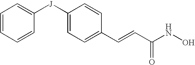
C1=C([J]C2=CC=CC=C2)C=CC(C=CC(NO)=O)=C1
